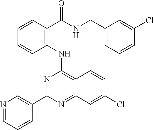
C1(NC2=C3C(=NC(C4=CN=CC=C4)=N2)C=C(Cl)C=C3)=C(C(NCC2=CC=CC(Cl)=C2)=O)C=CC=C1
